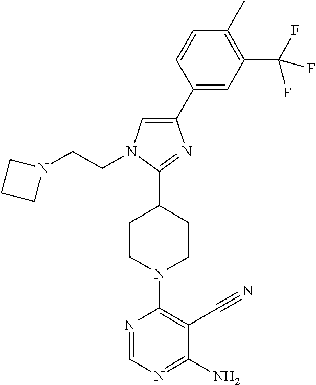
C1(C2=CC(C(F)(F)F)=C(C)C=C2)=CN(CCN2CCC2)C(C2CCN(C3=C(C#N)C(N)=NC=N3)CC2)=N1
